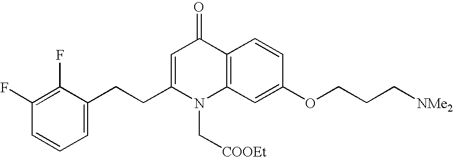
C12=C(C=C(OCCC[NMe2])C=C1)N(C[COOEt])C(CCC1=CC=CC(F)=C1F)=CC2=O
